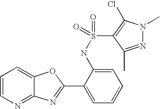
C12=NC=CC=C1OC(C1=CC=CC=C1NS(=O)(=O)C1=C(Cl)N(C)N=C1C)=N2
